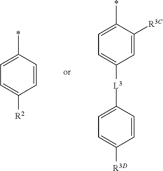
C1=C(*)C=CC([R2])=C1.C1=C([L3]C2=CC=C(*)C([R3C])=C2)C=CC([R3D])=C1
